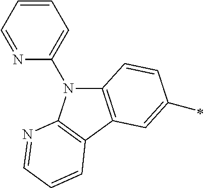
N1(C2=CC=CC=N2)C2=C(C3=C1N=CC=C3)C=C(C)C=C2
